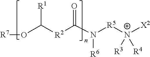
O(C([R2]C(N([R5][N+]([X2])([R3])[R4])[R6])=O)[R1])[R7]
